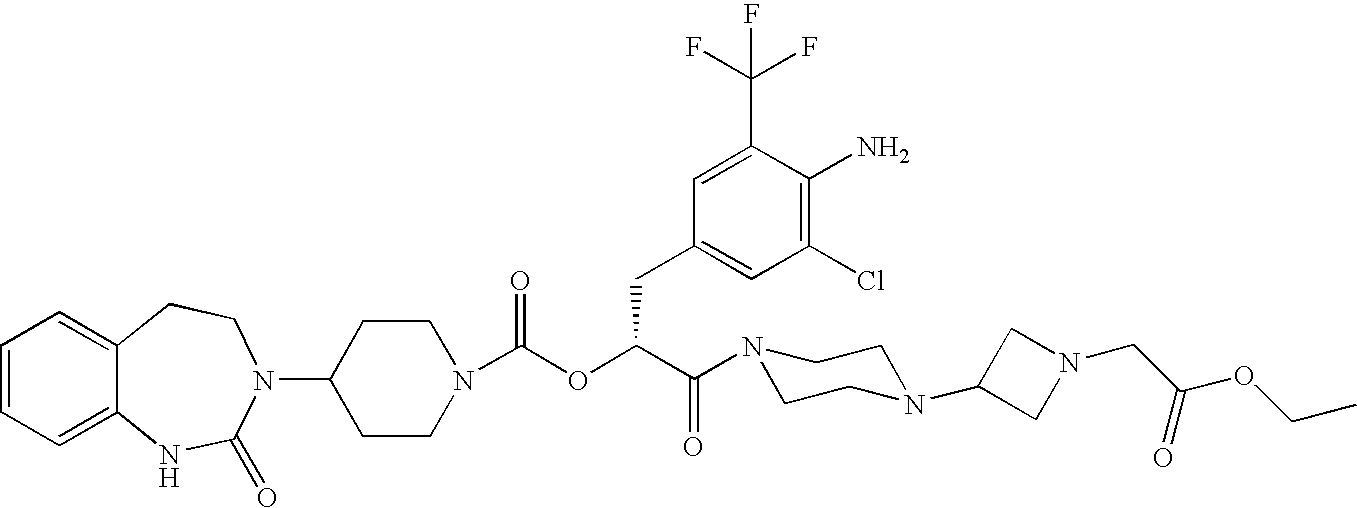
C1(N2C(=O)NC3=CC=CC=C3CC2)CCN(C(OC(C(=O)N2CCN(C3CN(CC(OCC)=O)C3)CC2)CC2=CC(Cl)=C(N)C(C(F)(F)F)=C2)=O)CC1
